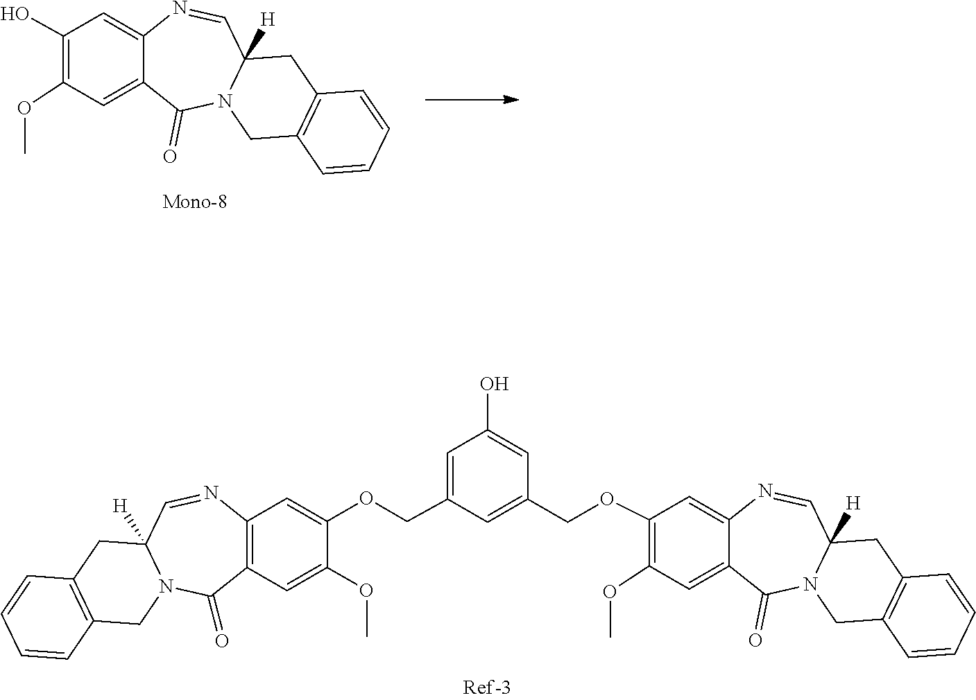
C1=CC=CC2=C1CC1([H])C=NC3=CC(OCC4=CC(COC5=CC6=C(C=C5OC)C(=O)N5C([H])(C=N6)CC6=C(C5)C=CC=C6)=CC(O)=C4)=C(OC)C=C3C(=O)N1C2.C1=CC=CC2=C1CC1([H])C=NC3=CC(O)=C(OC)C=C3C(=O)N1C2
